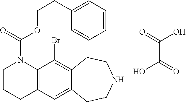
C12=C(C=C3C(=C1Br)CCNCC3)CCCN2C(=O)OCCC1=CC=CC=C1.OC(=O)C(O)=O
